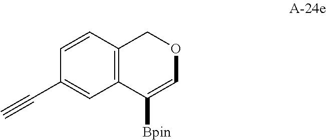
C12=C(COC=C1[Bpin])C=CC(C#C)=C2
